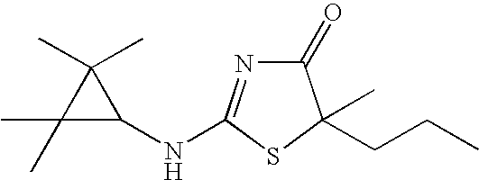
C1(=O)N=C(NC2C(C)(C)C2(C)C)SC1(C)CCC
